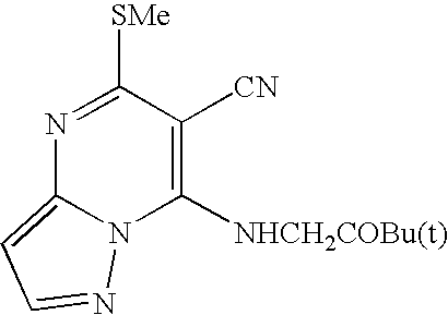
N1=C([SMe])C([CN])=C([NHCH2COBu(t)])N2C1=CC=N2
